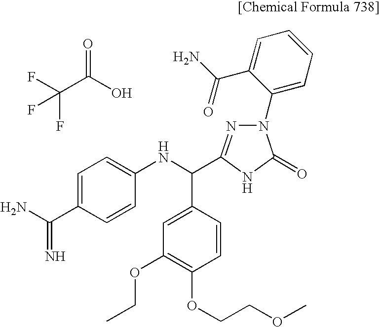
FC(C(O)=O)(F)F.C1=C(C(=N)N)C=CC(NC(C2=CC(OCC)=C(OCCOC)C=C2)C2=NN(C3=CC=CC=C3C(=O)N)C(=O)N2)=C1
